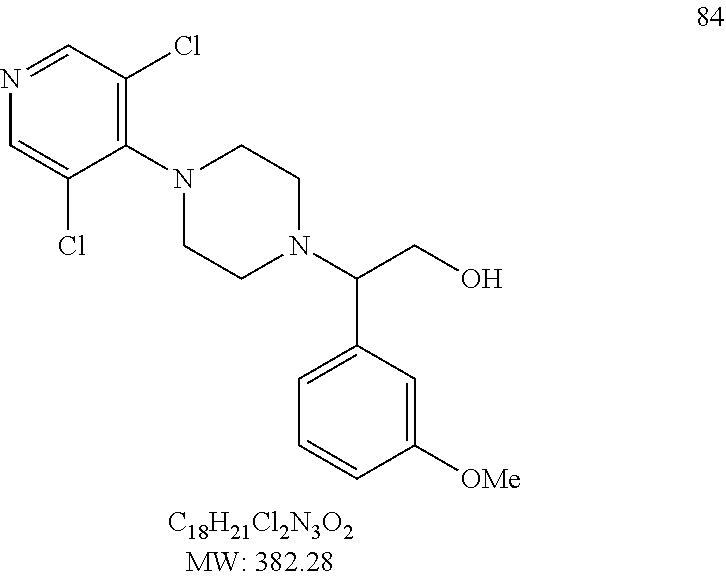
N1(C2=C(Cl)C=NC=C2Cl)CCN(C(CO)C2=CC=CC([OMe])=C2)CC1
